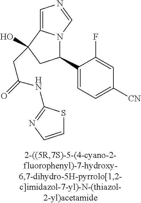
C1(C2=CC=C([CN])C=C2F)N2C(=CN=C2)C(O)(CC(=O)NC2=NC=CS2)C1
